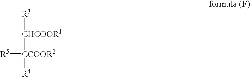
[R5][CCOOR2]([R4])[CHCOOR1][R3]
